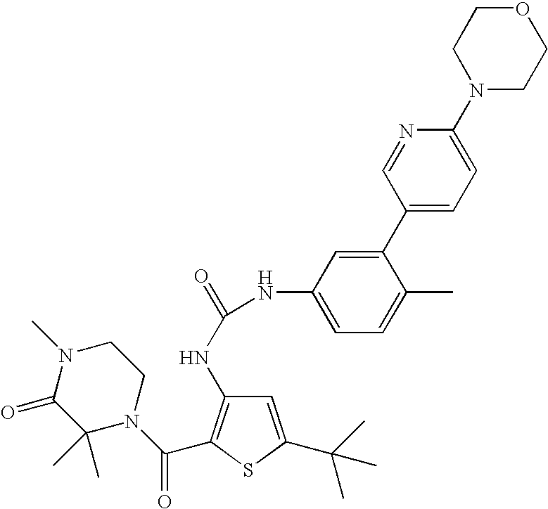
C1(C2=CC(NC(=O)NC3=C(C(N4CCN(C)C(=O)C4(C)C)=O)SC(C(C)(C)C)=C3)=CC=C2C)=CC=C(N2CCOCC2)N=C1
